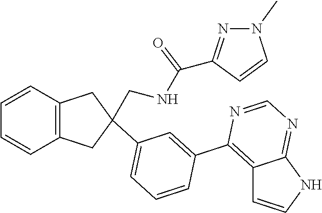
C12=C(C3=CC(C4(CNC(=O)C5=NN(C)C=C5)CC5=C(C=CC=C5)C4)=CC=C3)N=CN=C1NC=C2
